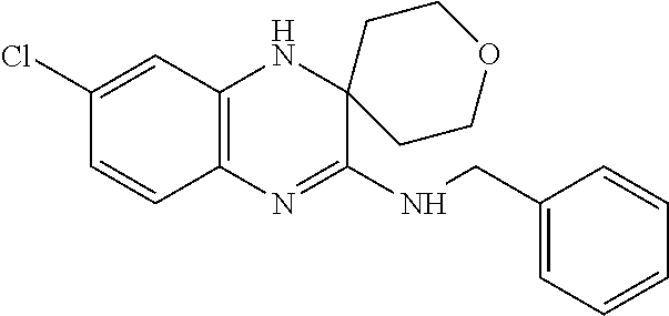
C12=C(N=C(NCC3=CC=CC=C3)C3(N1)CCOCC3)C=CC(Cl)=C2
